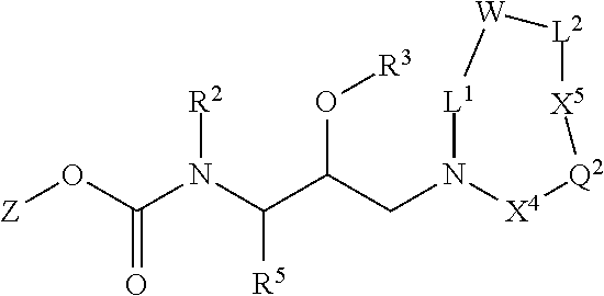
[Z]OC(N(C(C(CN1[X4][Q2][X5][L2][W][L1]1)O[R3])[R5])[R2])=O
